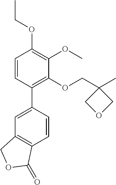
CCOC1=C(OC)C(OCC2(C)COC2)=C(C2=CC3=C(C=C2)C(=O)OC3)C=C1
